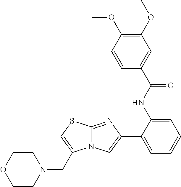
C12=NC(C3=CC=CC=C3NC(C3=CC(OC)=C(OC)C=C3)=O)=CN1C(CN1CCOCC1)=CS2
